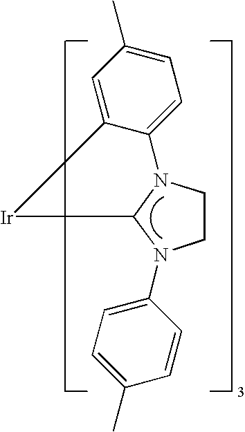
C1CN2C([Ir]C3=CC(C)=CC=C32)N1C1=CC=C(C)C=C1
